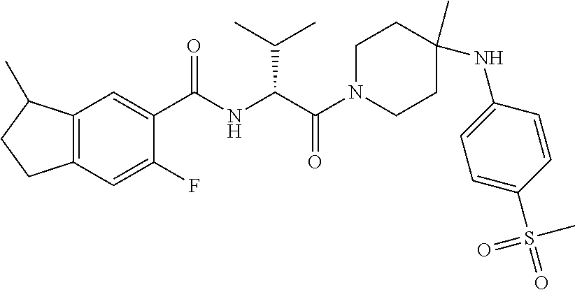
C12=C(C=C(F)C(C(NC(C(N3CCC(NC4=CC=C(S(=O)(C)=O)C=C4)(C)CC3)=O)C(C)C)=O)=C1)CCC2C
